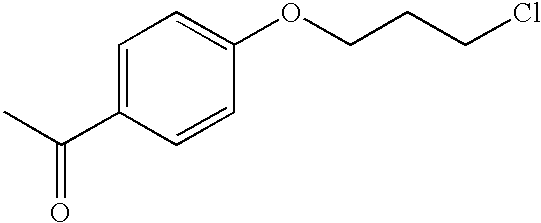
CC(C1=CC=C(OCCCCl)C=C1)=O
